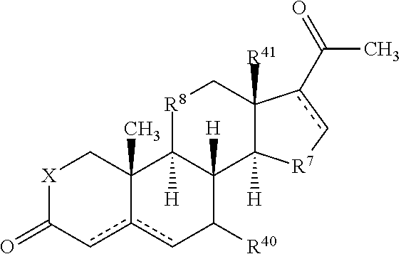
[X]1C(=O)cc2cC([R40])C3([H])C([H])(C2(C)C1)[R8]CC1([R41])C3([H])[R7]cc1C(C)=O
